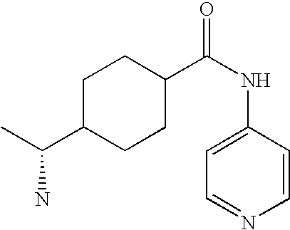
C1C(C(C)N)CCC(C(NC2=CC=NC=C2)=O)C1
